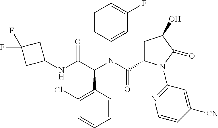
C1=CC(N(C(C2CC(O)C(=O)N2C2=NC=CC([CN])=C2)=O)C(C(NC2CC(F)(F)C2)=O)C2=C(Cl)C=CC=C2)=CC(F)=C1
